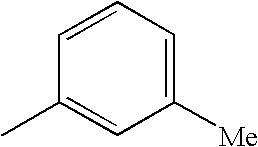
C1([Me])=CC=CC(C)=C1
